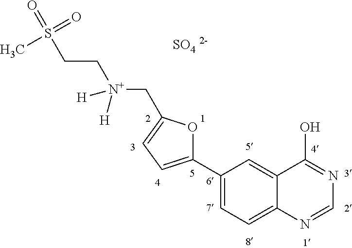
C1(C2=CC=C(C[N+](CCS(=O)(C)=O)([H])[H])O2)=CC=C2C(=C1)C(O)=NC=N2.[SO4]
